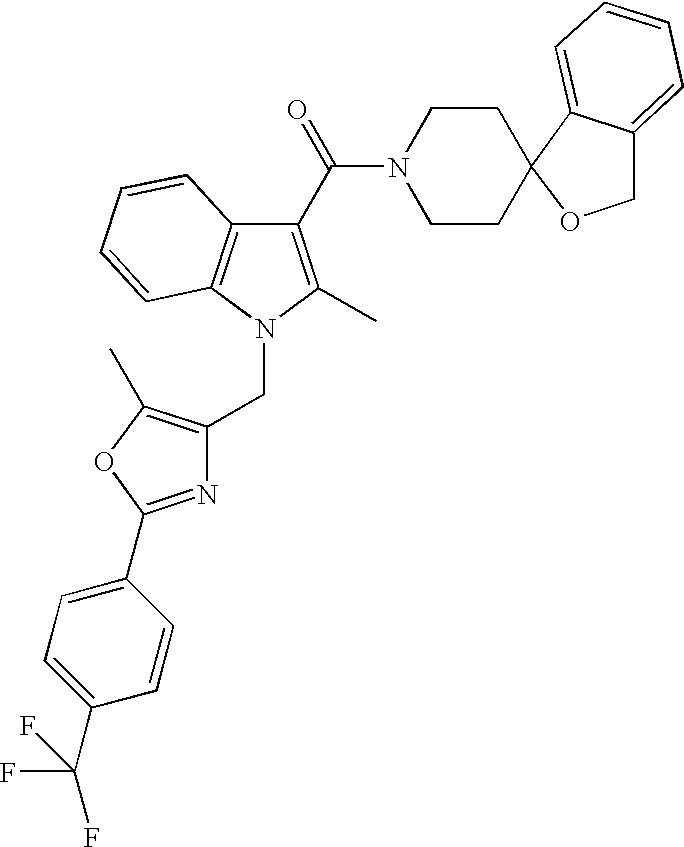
C1(C(=O)N2CCC3(C4=CC=CC=C4CO3)CC2)=C(C)N(CC2=C(C)OC(C3=CC=C(C(F)(F)F)C=C3)=N2)C2=C1C=CC=C2
